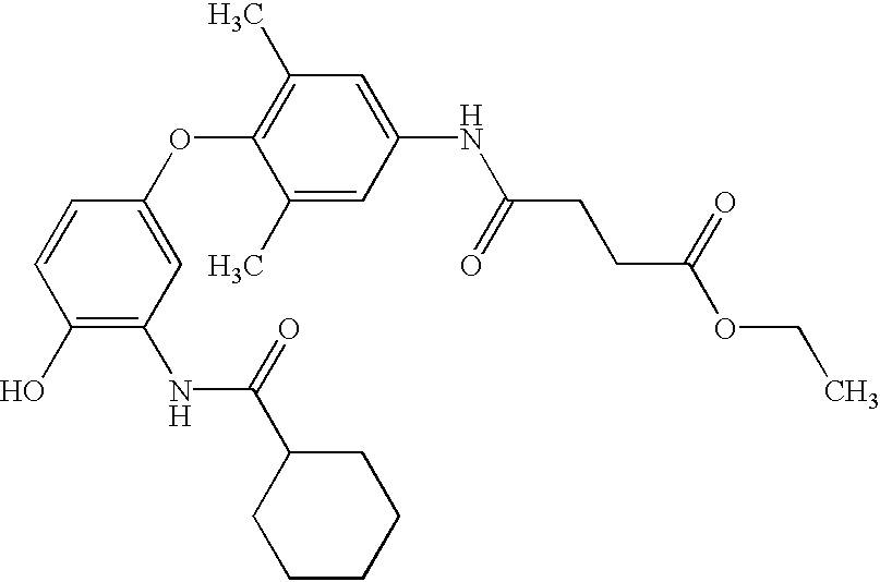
C1(O)=C(NC(=O)C2CCCCC2)C=C(OC2=C(C)C=C(NC(=O)CCC(OCC)=O)C=C2C)C=C1
